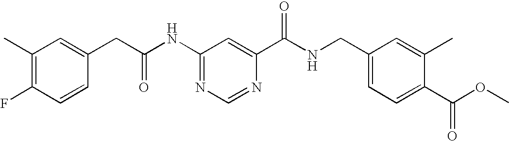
N1=C(NC(CC2=CC(C)=C(F)C=C2)=O)C=C(C(NCC2=CC=C(C(OC)=O)C(C)=C2)=O)N=C1
